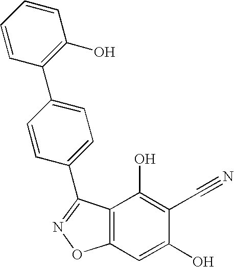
C1=CC(C2=CC=C(C3=NOC4=C3C(O)=C(C#N)C(O)=C4)C=C2)=C(O)C=C1
